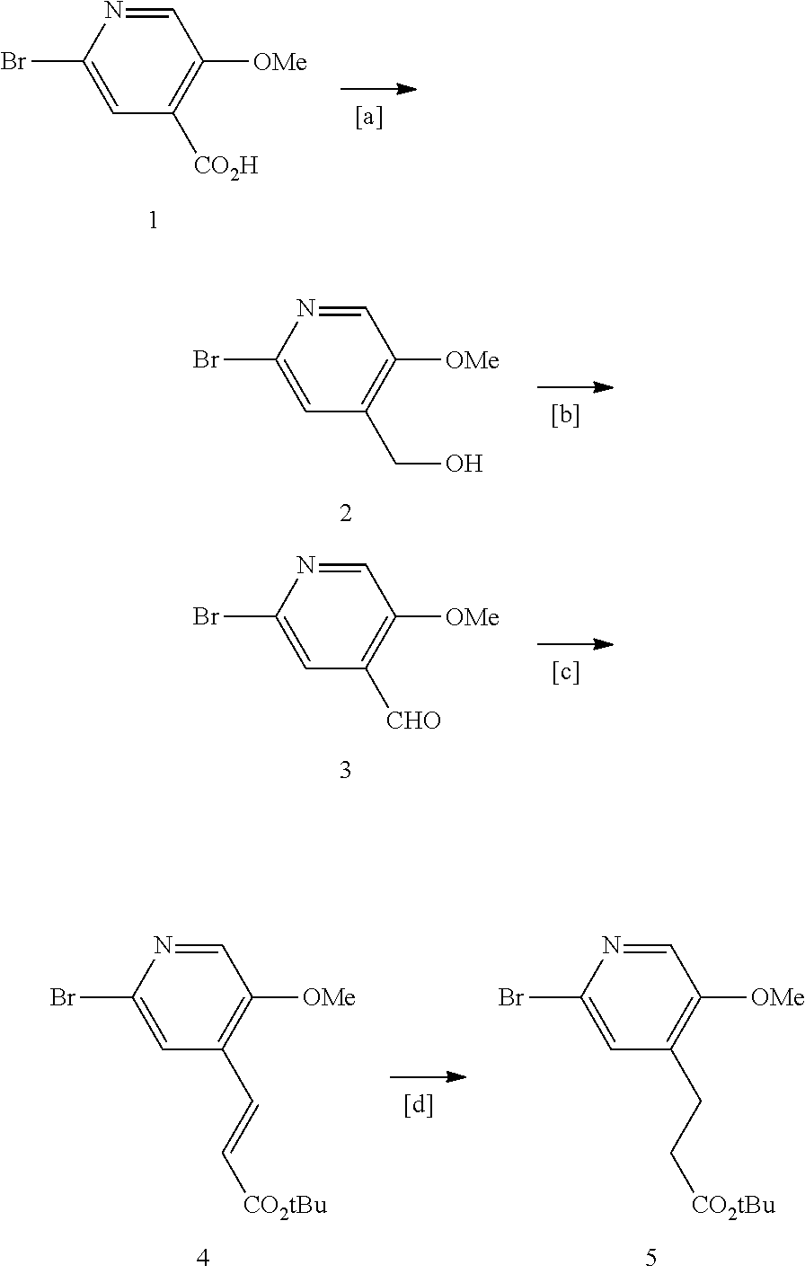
C1=NC(Br)=CC([CO2H])=C1[OMe].C1=NC(Br)=CC(CO)=C1[OMe].C1=NC(Br)=CC([CHO])=C1[OMe].C1=NC(Br)=CC(C=C[CO2tBu])=C1[OMe].C1=NC(Br)=CC(CC[CO2tBu])=C1[OMe]
